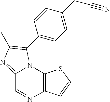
C1=CC(CC#N)=CC=C1C1=C(C)N=C2C=NC3=C(N21)SC=C3
